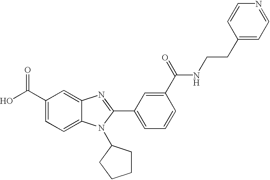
C1(C(O)=O)=CC=C2C(=C1)N=C(C1=CC=CC(C(=O)NCCC3=CC=NC=C3)=C1)N2C1CCCC1
